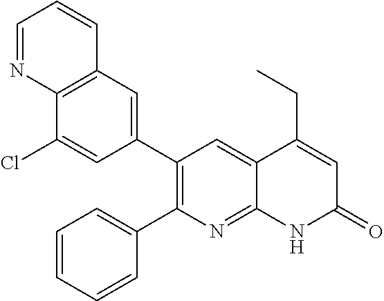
C12=C(C=C(C3=C(C4=CC=CC=C4)N=C4C(=C3)C(CC)=CC(=O)N4)C=C1Cl)C=CC=N2
